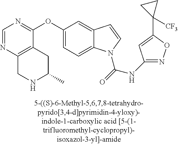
C1=NC2=C(C(OC3=CC=C4C(=C3)C=CN4C(=O)NC3=NOC(C4([CF3])CC4)=C3)=N1)CC(C)NC2
